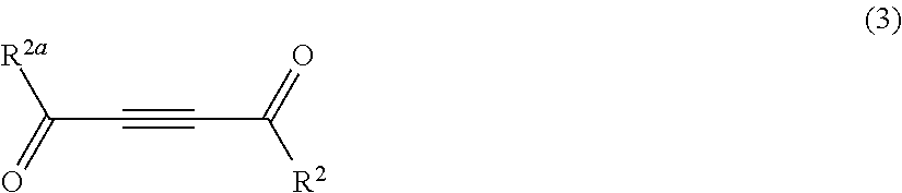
C(C#CC([R2])=O)([R2a])=O
